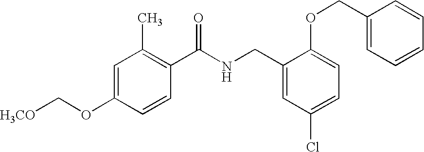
C1=C(OC[H3CO])C=CC(C(NCC2=CC(Cl)=CC=C2OCC2=CC=CC=C2)=O)=C1C
